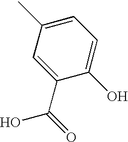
C1(C(O)=O)=CC(C)=CC=C1O
